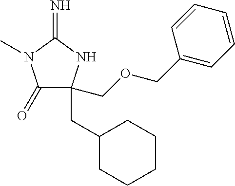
C1(=O)C(CC2CCCCC2)(COCC2=CC=CC=C2)NC(=N)N1C
